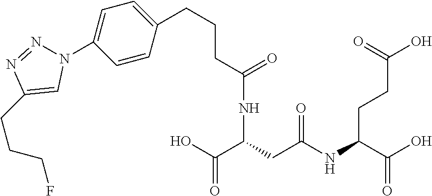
N(C(C(=O)O)CC(NC(C(O)=O)CCC(=O)O)=O)C(CCCC1=CC=C(N2N=NC(CCCF)=C2)C=C1)=O
